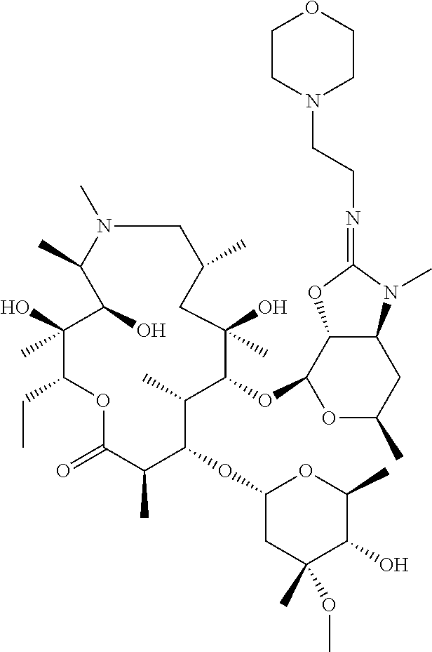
C1N(C)C(C)C(O)C(O)(C)C(CC)OC(=O)C(C)C(OC2CC(C)(OC)C(O)C(C)O2)C(C)C(OC2C3C(CC(C)O2)N(C)C(=NCCN2CCOCC2)O3)C(C)(O)CC1C
